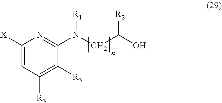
C1=C([X])N=C(N(CC(O)[R2])[R1])C([R3])=C1[R3]
